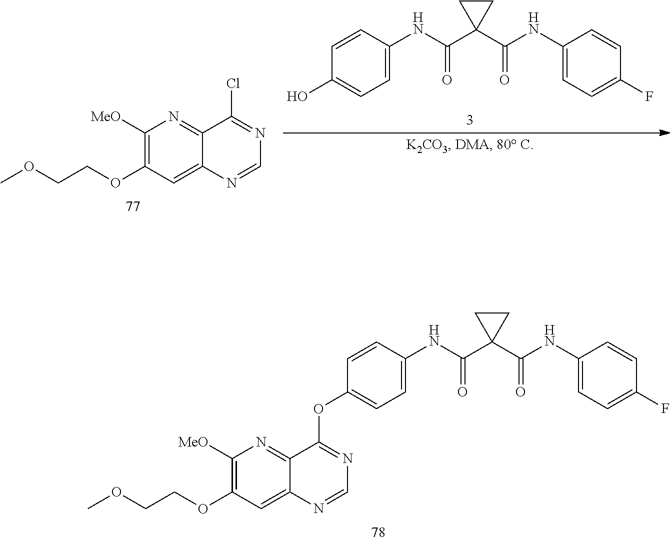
COCCOC1=C([MeO])N=C2C(=C1)N=CN=C2OC1=CC=C(NC(C2(C(NC3=CC=C(F)C=C3)=O)CC2)=O)C=C1.C1=C(NC(C2(C(NC3=CC=C(F)C=C3)=O)CC2)=O)C=CC(O)=C1.COCCOC1=C([MeO])N=C2C(=C1)N=CN=C2Cl
